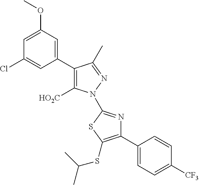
C1(C2=CC(OC)=CC(Cl)=C2)=C([HO2C])N(C2=NC(C3=CC=C([CF3])C=C3)=C(SC(C)C)S2)N=C1C
